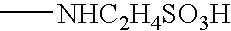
C[NHC2H4SO3H]
